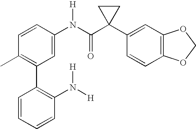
C1=CC(N(C(C2(C3=CC4=C(C=C3)OCO4)CC2)=O)[H])=CC(C2=C(N([H])[H])C=CC=C2)=C1C
